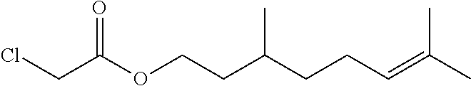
C(C(OCCC(CCC=C(C)C)C)=O)Cl
